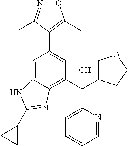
C1=C2C(=C(C(C3COCC3)(C3=CC=CC=N3)O)C=C1C1=C(C)ON=C1C)N=C(C1CC1)N2
